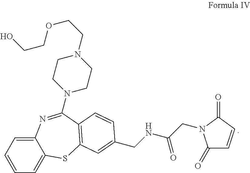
C1=CC=C2C(=C1)N=C(N1CCN(CCOCCO)CC1)C1=C(S2)C=C(CNC(CN2C(=O)C=CC2=O)=O)C=C1
